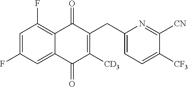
C1=C(F)C=C2C(=C1F)C(=O)C(CC1=CC=C([CF3])C([CN])=N1)=C([CD3])C2=O
